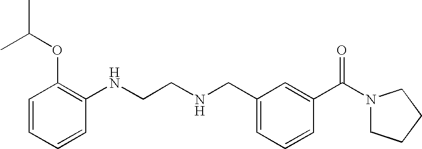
CC(OC1=C(NCCNCC2=CC=CC(C(N3CCCC3)=O)=C2)C=CC=C1)C
